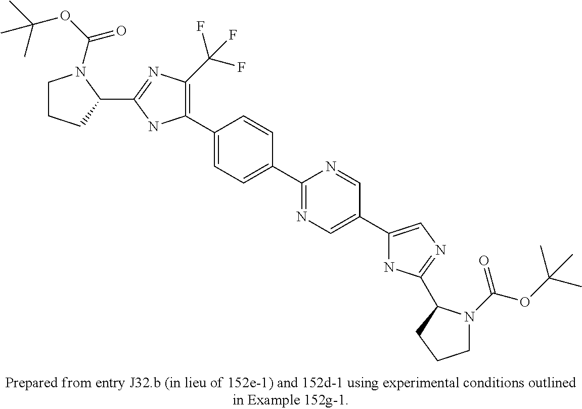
C1(C2=CC=C(C3=NC=C(C4=CN=C(C5N(C(=O)OC(C)(C)C)CCC5)N4)C=N3)C=C2)=C(C(F)(F)F)N=C(C2N(C(OC(C)(C)C)=O)CCC2)N1
